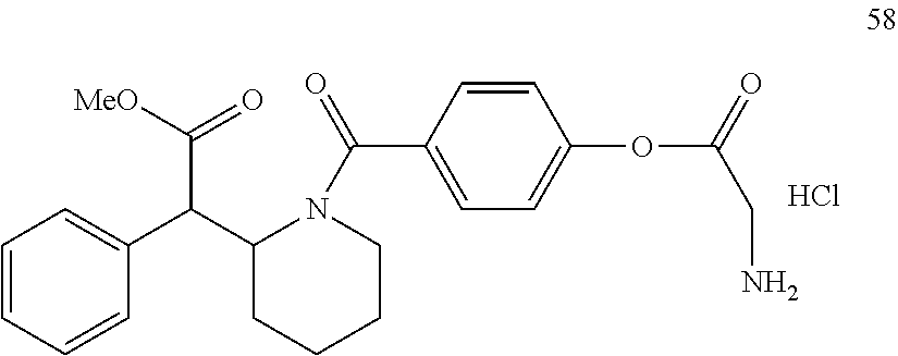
C1=CC=CC(C(C2CCCCN2C(C2=CC=C(OC(CN)=O)C=C2)=O)C(=O)[MeO])=C1.Cl
